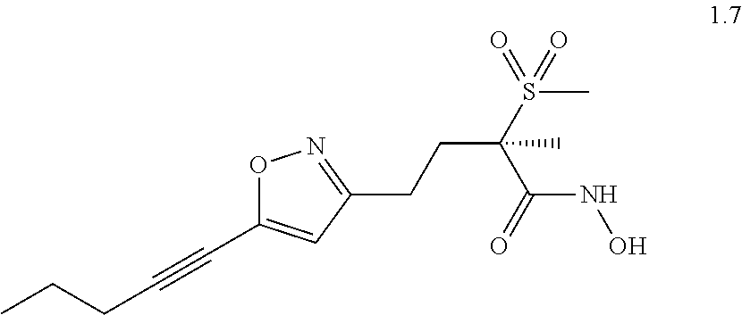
O1C(C#CCCC)=CC(CCC(S(C)(=O)=O)(C)C(=O)NO)=N1
